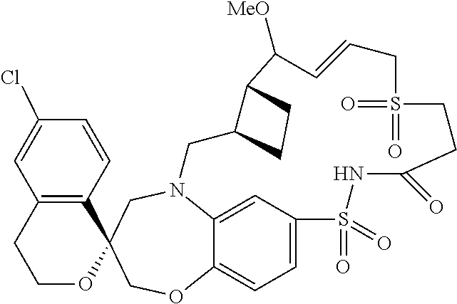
N12C3=CC(=CC=C3OCC3(C4=C(C=C(Cl)C=C4)CCO3)C1)S(=O)(=O)NC(=O)CCS(=O)(=O)CC=CC([MeO])C1C(C2)CC1
